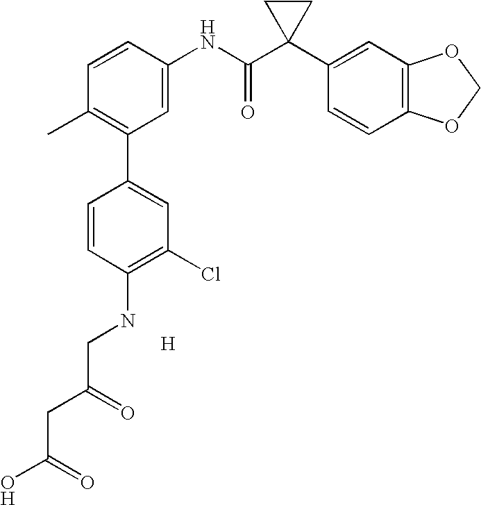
C1=CC(NC(C2(C3=CC4=C(C=C3)OCO4)CC2)=O)=CC(C2=CC(Cl)=C(NCC(CC(O)=O)=O)C=C2)=C1C.[H]
